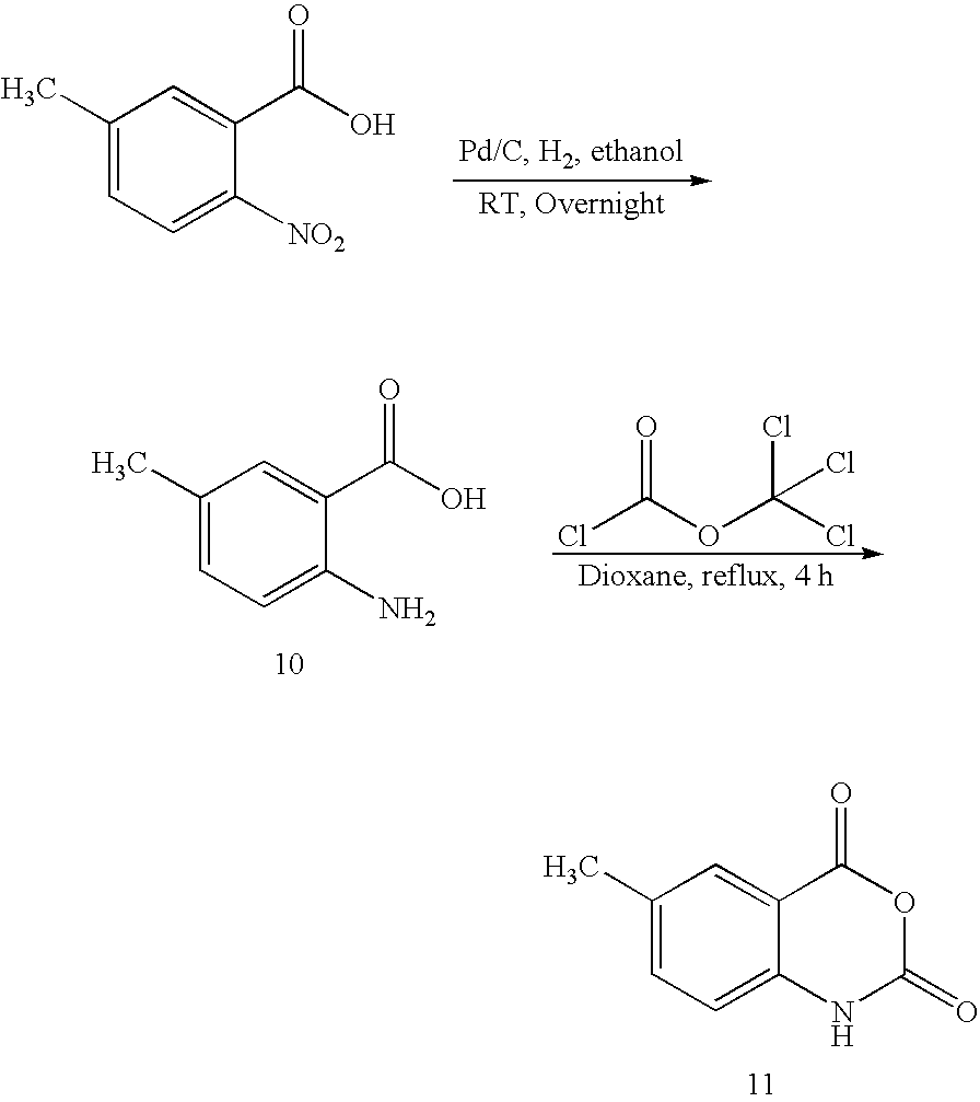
C1(C)=CC=C([NO2])C(C(O)=O)=C1.C1(C)=CC=C(N)C(C(O)=O)=C1.O=C(OC(Cl)(Cl)Cl)Cl.C1(C)=CC=C2C(=C1)C(=O)OC(=O)N2
